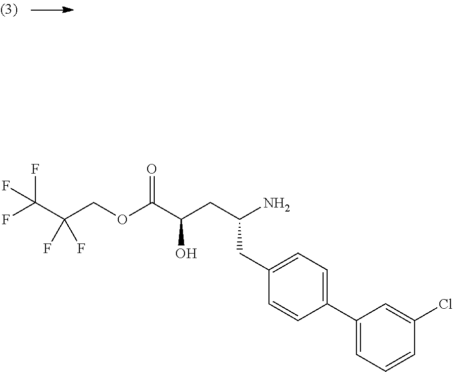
C1(C2=CC=C(CC(CC(C(OCC(C(F)(F)F)(F)F)=O)O)N)C=C2)=CC=CC(Cl)=C1
